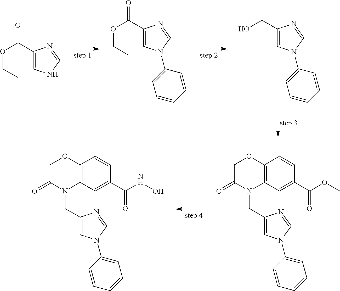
C1(C(=O)OCC)=CNC=N1.C1(C(=O)OCC)=CN(C2=CC=CC=C2)C=N1.C1(CO)=CN(C2=CC=CC=C2)C=N1.C1C(=O)N(CC2=CN(C3=CC=CC=C3)C=N2)C2=C(O1)C=CC(C(=O)OC)=C2.C1C(=O)N(CC2=CN(C3=CC=CC=C3)C=N2)C2=C(O1)C=CC(C(=O)NO)=C2
